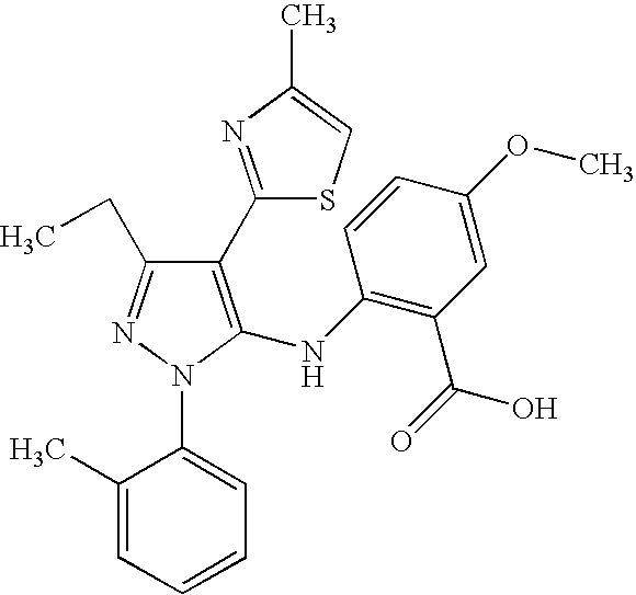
C1(C2=NC(C)=CS2)=C(NC2=C(C(=O)O)C=C(OC)C=C2)N(C2=CC=CC=C2C)N=C1CC
